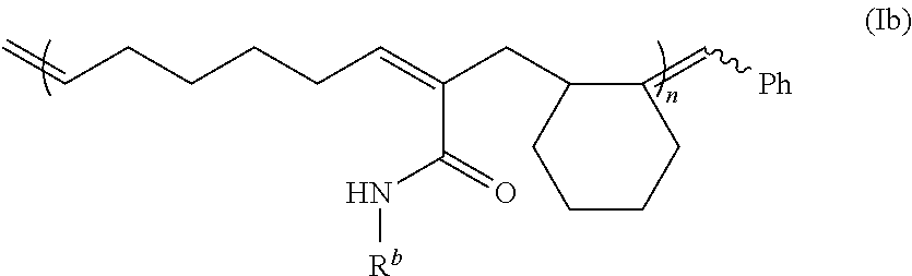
C=CCCCCC=C(CC1CCCCC1=C[Ph])C(=O)N[Rb]
